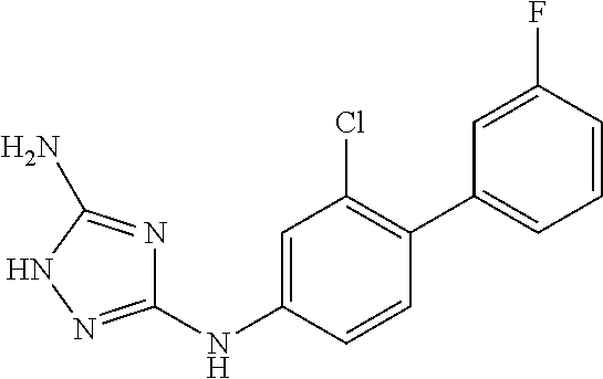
C1(NC2=CC(Cl)=C(C3=CC=CC(F)=C3)C=C2)=NNC(N)=N1
